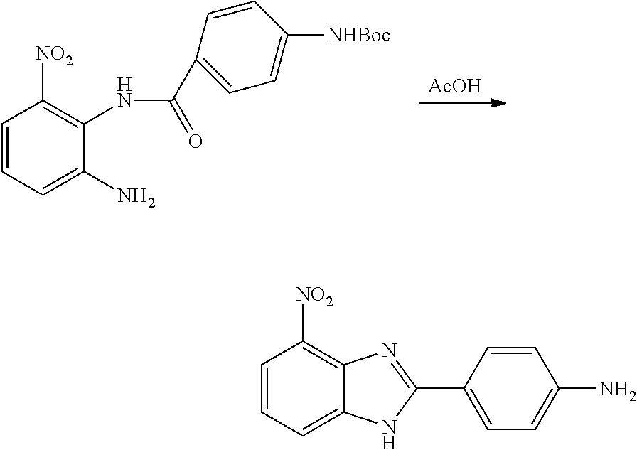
[AcOH].C1=CC=C(N)C(NC(=O)C2=CC=C([NHBoc])C=C2)=C1[NO2].C1=CC=C2C(=C1[NO2])N=C(C1=CC=C(N)C=C1)N2
